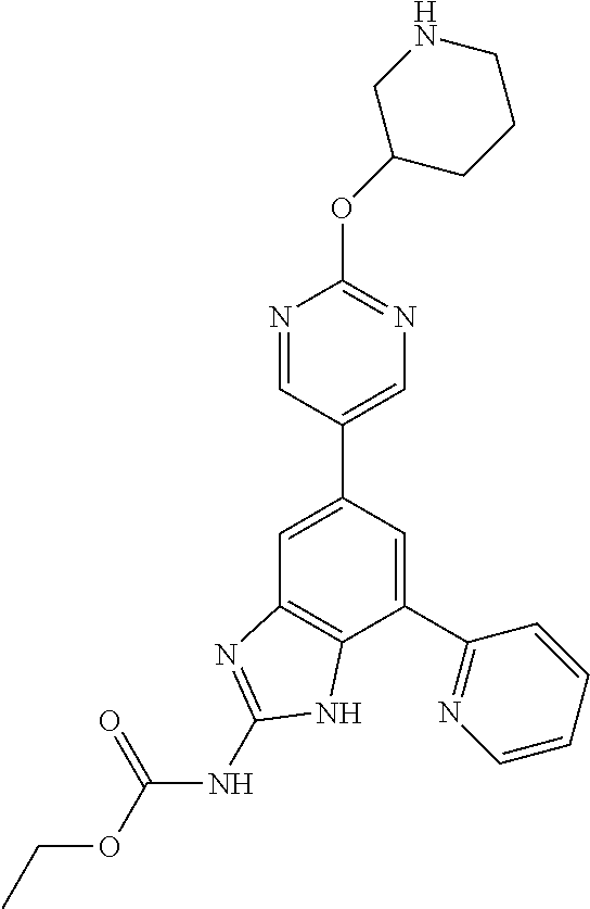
C1(C2=NC=CC=C2)=CC(C2=CN=C(OC3CCCNC3)N=C2)=CC2=C1NC(NC(OCC)=O)=N2
